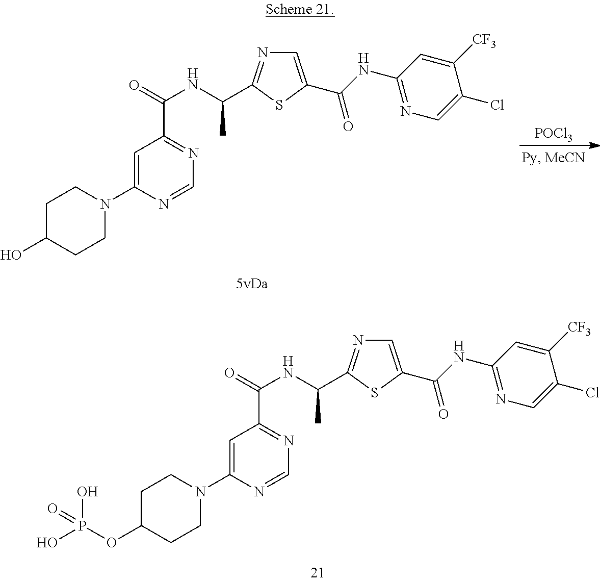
C1C(O)CCN(C2=CC(C(=O)NC(C)C3=NC=C(C(NC4=NC=C(Cl)C([CF3])=C4)=O)S3)=NC=N2)C1.[POCl3].C1C(OP(O)(O)=O)CCN(C2=CC(C(=O)NC(C)C3=NC=C(C(NC4=NC=C(Cl)C([CF3])=C4)=O)S3)=NC=N2)C1
